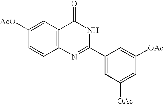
C12=C(C=C([AcO])C=C1)C(=O)NC(C1=CC([OAc])=CC([OAc])=C1)=N2
